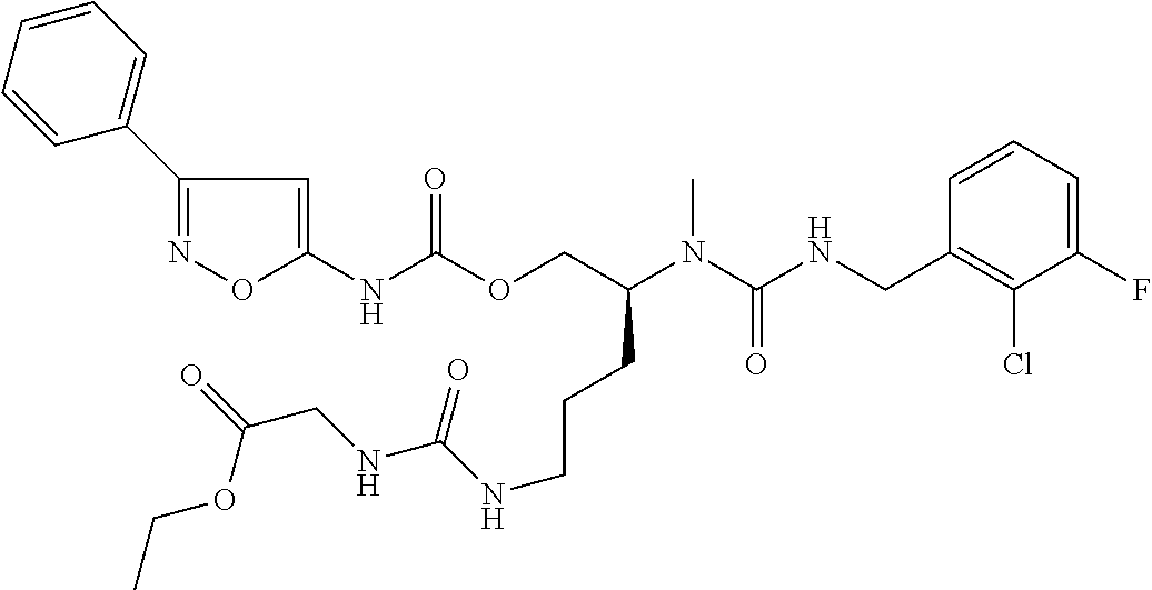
C1=CC(CNC(N(C(COC(NC2=CC(C3=CC=CC=C3)=NO2)=O)CCCNC(=O)NCC(=O)OCC)C)=O)=C(Cl)C(F)=C1
